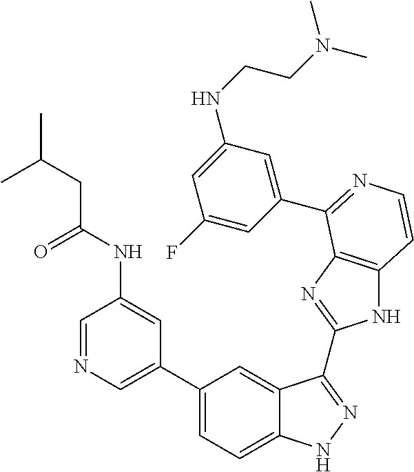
C1(C2=CN=CC(NC(=O)CC(C)C)=C2)=CC=C2C(=C1)C(C1=NC3=C(N1)C=CN=C3C1=CC(NCCN(C)C)=CC(F)=C1)=NN2
